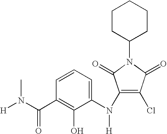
C1=CC=C(N(C2=C(Cl)C(=O)N(C3CCCCC3)C2=O)[H])C(O)=C1C(N([H])C)=O
